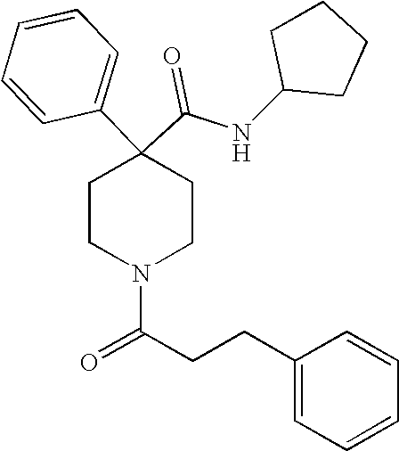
N(C(C1(C2=CC=CC=C2)CCN(C(CCC2=CC=CC=C2)=O)CC1)=O)C1CCCC1
